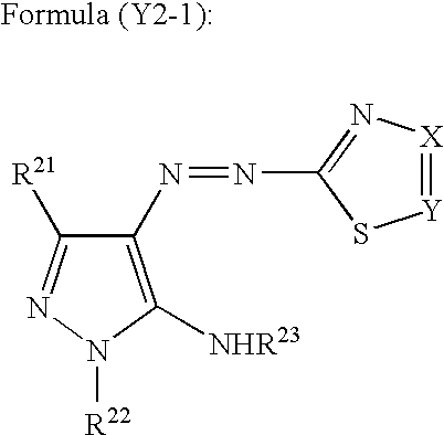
C1(N=NC2=N[X]=[Y]S2)=C([NHR23])N([R22])N=C1[R21]
